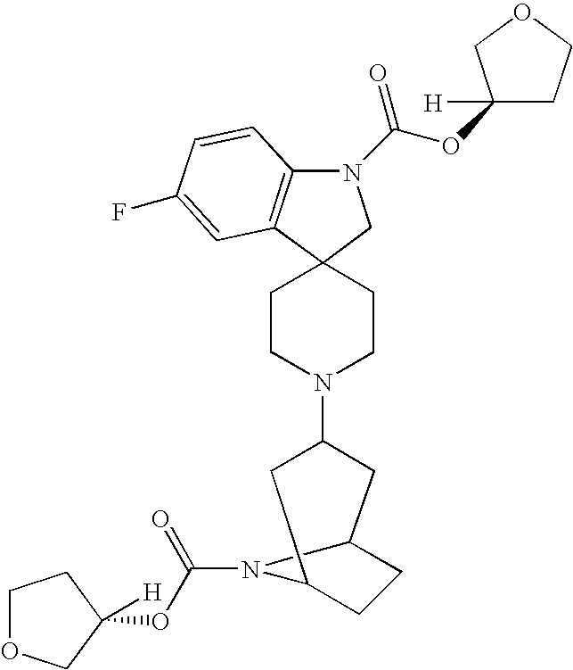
N1(C(=O)OC2([H])CCOC2)C2=C(C3(C1)CCN(C1CC4CCC(C1)N4C(=O)OC1([H])COCC1)CC3)C=C(F)C=C2
